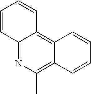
C12=NC(C)=C3C(=C1C=CC=C2)C=CC=C3
